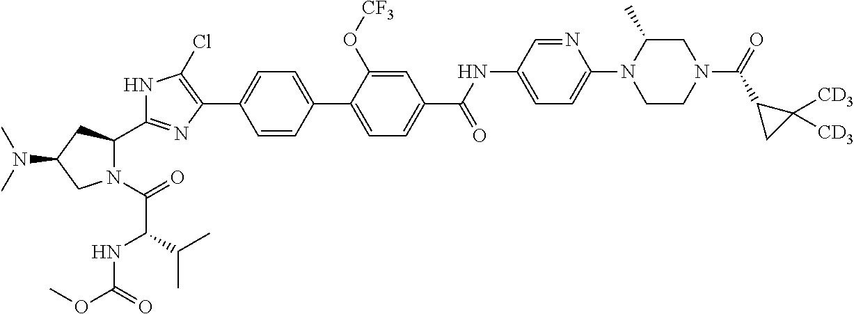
N1(C(=O)C(NC(OC)=O)C(C)C)C(C2=NC(C3=CC=C(C4=CC=C(C(NC5=CC=C(N6CCN(C(=O)C7CC7([CD3])[CD3])CC6C)N=C5)=O)C=C4O[CF3])C=C3)=C(Cl)N2)CC(N(C)C)C1
